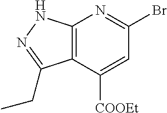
C12=C(C([COOEt])=CC(Br)=N1)C(CC)=NN2
